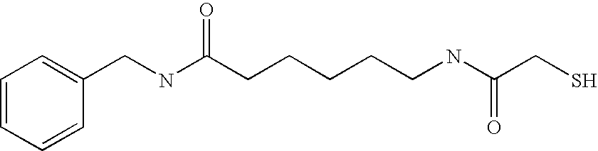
C1=CC=CC(CNC(CCCCCNC(CS)=O)=O)=C1
